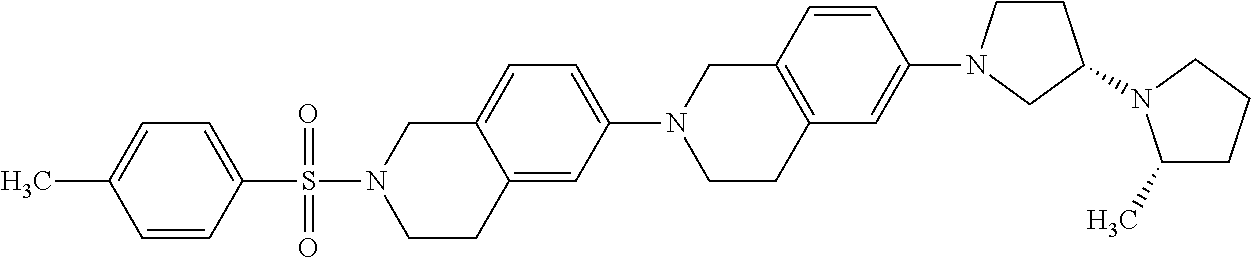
C1(C)CCCN1C1CCN(C2=CC3=C(C=C2)CN(C2=CC=C4C(=C2)CCN(S(=O)(=O)C2=CC=C(C)C=C2)C4)CC3)C1
